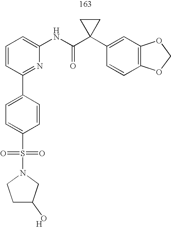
C1=CC=C(NC(C2(C3=CC4=C(C=C3)OCO4)CC2)=O)N=C1C1=CC=C(S(=O)(=O)N2CC(O)CC2)C=C1.[H]
